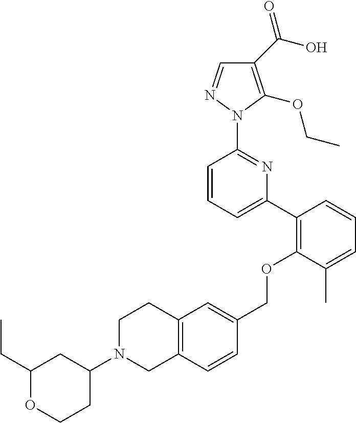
C1(C(O)=O)=C(OCC)N(C2=NC(C3=C(OCC4=CC5=C(C=C4)CN(C4CC(CC)OCC4)CC5)C(C)=CC=C3)=CC=C2)N=C1
